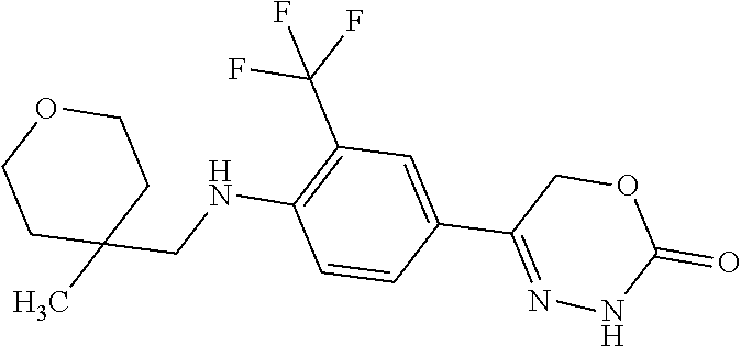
C1(=O)OCC(C2=CC(C(F)(F)F)=C(NCC3(C)CCOCC3)C=C2)=NN1
